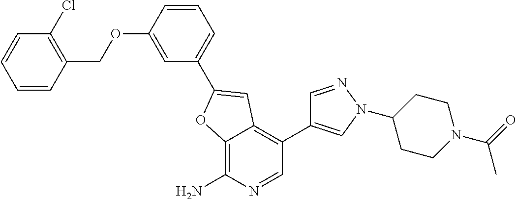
C12=C(N)N=CC(C3=CN(C4CCN(C(C)=O)CC4)N=C3)=C1C=C(C1=CC=CC(OCC3=C(Cl)C=CC=C3)=C1)O2
